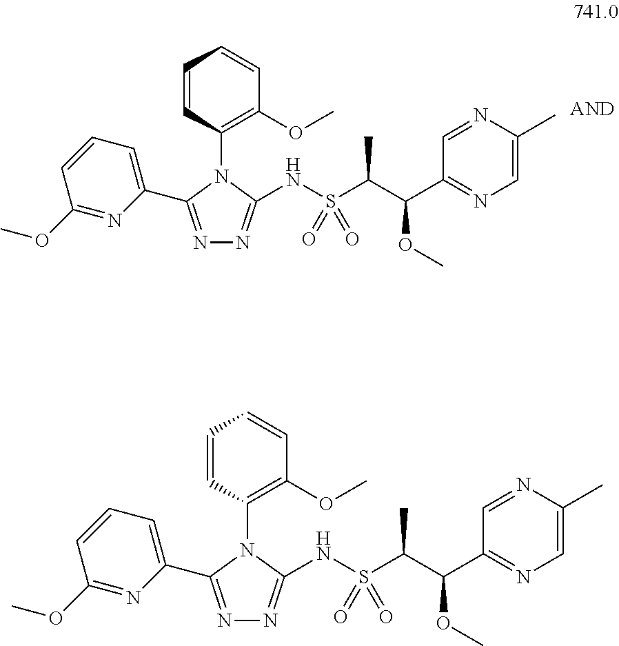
N1=C(C2=CC=CC(OC)=N2)N(C2=C(OC)C=CC=C2)C(NS(C(C(C2=NC=C(C)N=C2)OC)C)(=O)=O)=N1.N1=C(C2=CC=CC(OC)=N2)N(C2=C(OC)C=CC=C2)C(NS(C(C(C2=NC=C(C)N=C2)OC)C)(=O)=O)=N1
